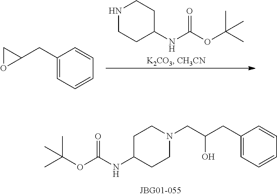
N1(CC(CC2=CC=CC=C2)O)CCC(NC(OC(C)(C)C)=O)CC1.N1CCC(NC(OC(C)(C)C)=O)CC1.C1(CC2OC2)=CC=CC=C1
